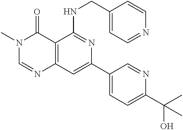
C12=C(C=C(C3=CC=C(C(C)(O)C)N=C3)N=C1NCC1=CC=NC=C1)N=CN(C)C2=O
